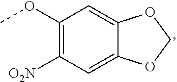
C1(OC)=C([O2N])C=C2C(=C1)OCO2
